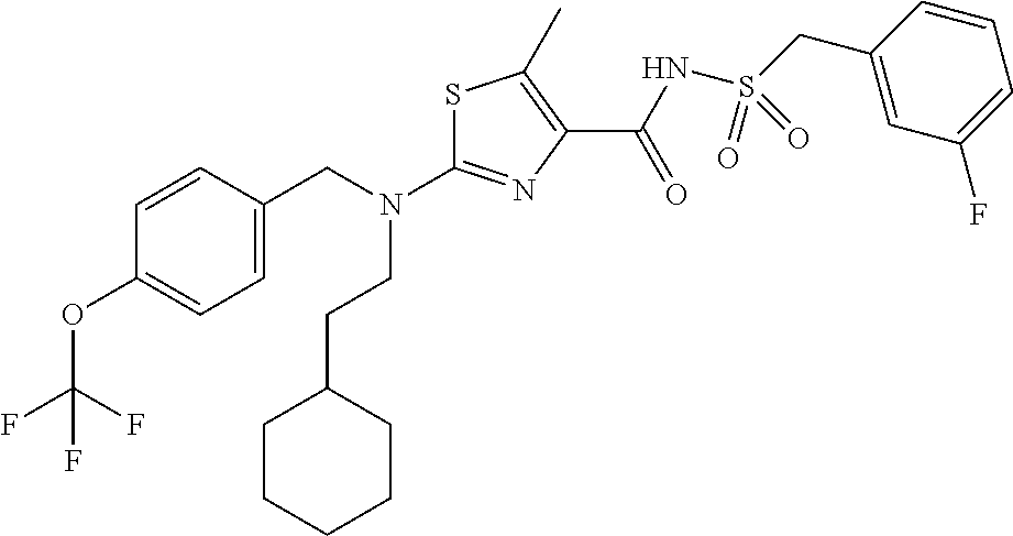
S1C(N(CC2=CC=C(OC(F)(F)F)C=C2)CCC2CCCCC2)=NC(C(NS(CC2=CC(F)=CC=C2)(=O)=O)=O)=C1C
